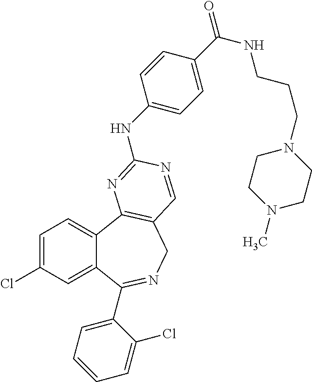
C1=C(Cl)C=C2C(=C1)C1=C(CN=C2C2=CC=CC=C2Cl)C=NC(NC2=CC=C(C(NCCCN3CCN(C)CC3)=O)C=C2)=N1
